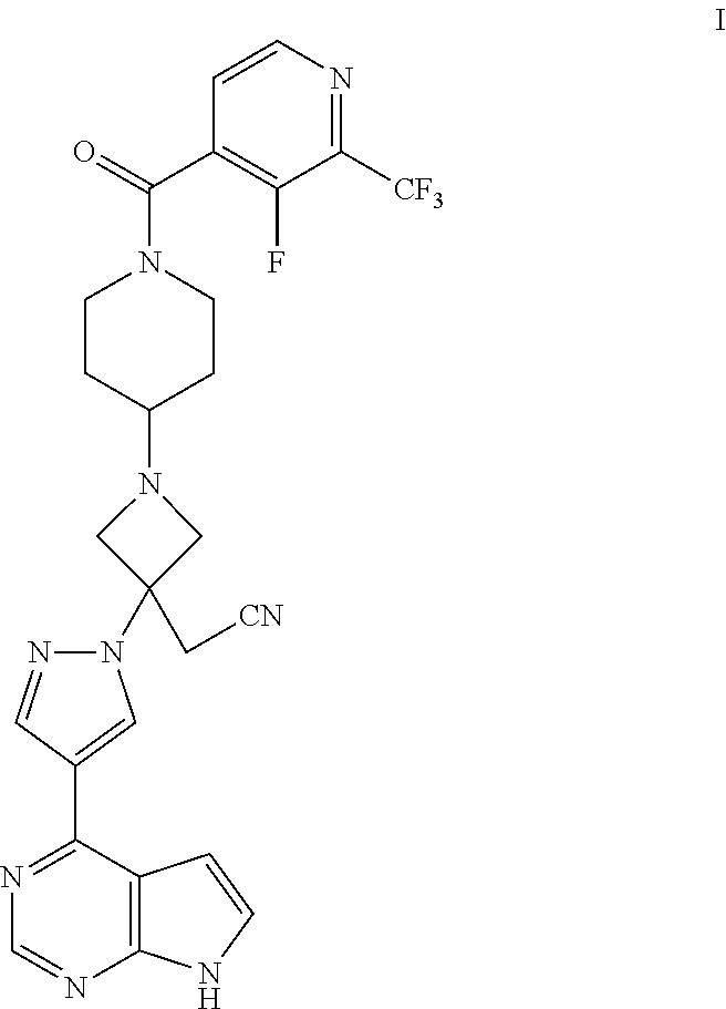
C1([CF3])=NC=CC(C(=O)N2CCC(N3CC(N4N=CC(C5=NC=NC6=C5C=CN6)=C4)(C[CN])C3)CC2)=C1F
